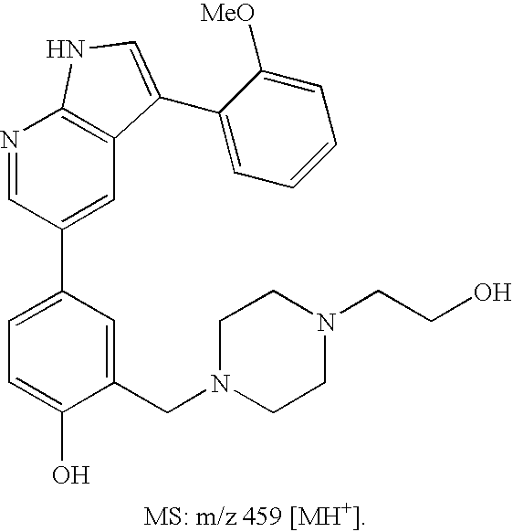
C1=C(C2=CC3=C(N=C2)NC=C3C2=CC=CC=C2[MeO])C=C(CN2CCN(CCO)CC2)C(O)=C1
